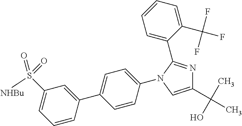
C1=CC(N2C(C3=CC=CC=C3C(F)(F)F)=NC(C(C)(O)C)=C2)=CC=C1C1=CC(S([NHBu])(=O)=O)=CC=C1
